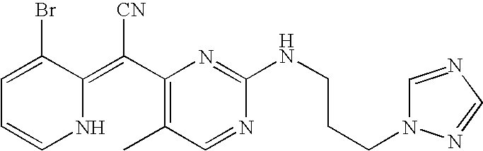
C1=C(Br)C(=C(C2=C(C)C=NC(NCCCN3C=NC=N3)=N2)[CN])NC=C1
